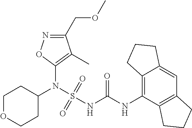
C1(N(S(NC(NC2=C3C(=CC4=C2CCC4)CCC3)=O)(=O)=O)C2CCOCC2)=C(C)C(COC)=NO1
